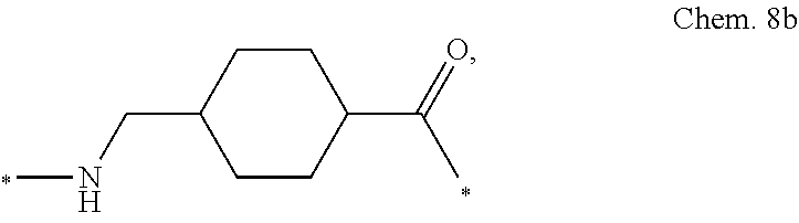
CNCC1CCC(C(=O)C)CC1
